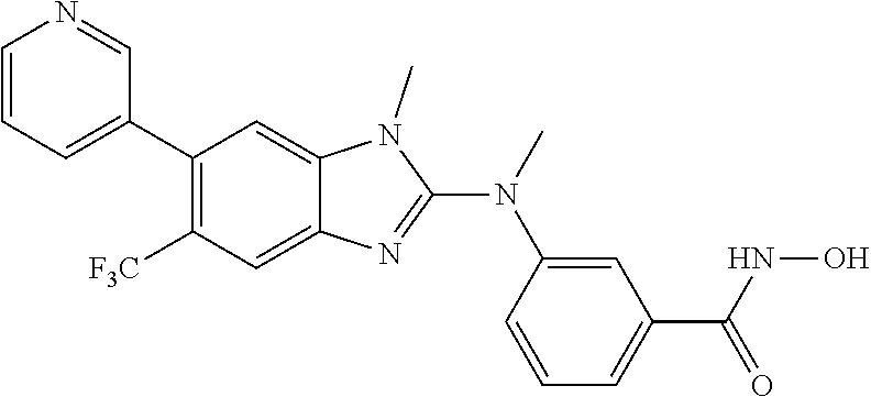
C1(C2=CC=CN=C2)=C([F3C])C=C2C(=C1)N(C)C(N(C1=CC(C(NO)=O)=CC=C1)C)=N2
